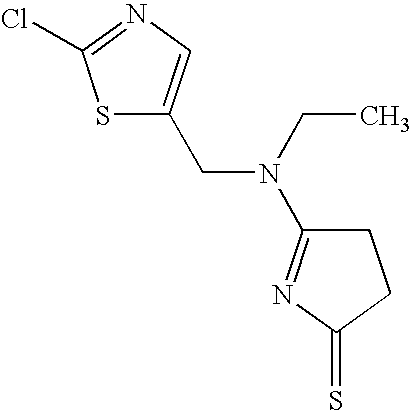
S1C(CN(CC)C2=NC(=S)CC2)=CN=C1Cl
